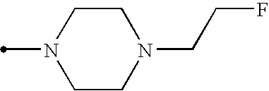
C1CN(C)CCN1CCF
